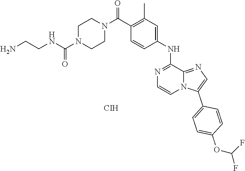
NCCNC(N1CCN(C(C2=C(C)C=C(NC3=NC=CN4C3=NC=C4C3=CC=C(OC(F)F)C=C3)C=C2)=O)CC1)=O.[CIH]
